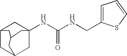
C12CC3CC(NC(=O)NCC4=CC=CS4)(C1)CC(C2)C3
